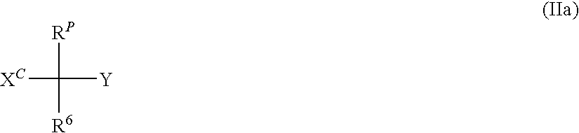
[XC]C([RP])([Y])[R6]
